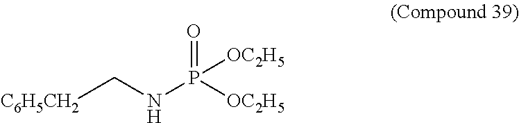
[C6H5CH2]CNP([OC2H5])(=O)[OC2H5]
